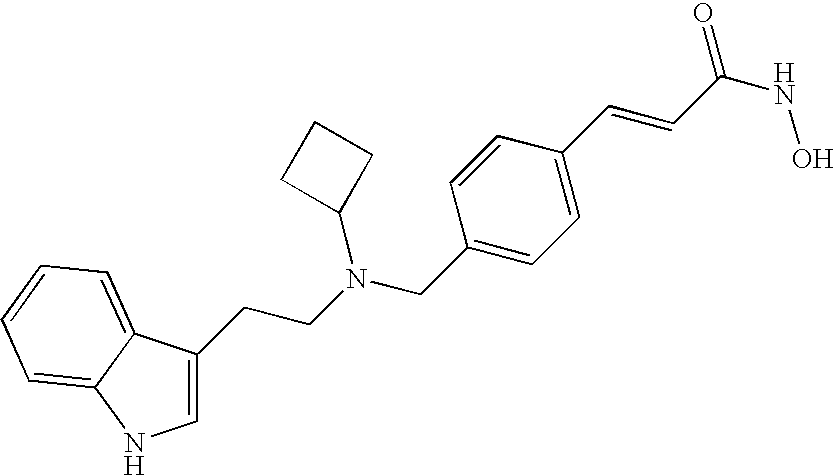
C1=C(CCN(CC2=CC=C(C=CC(=O)NO)C=C2)C2CCC2)C2=CC=CC=C2N1
